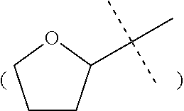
C1CC(C(C)(C)C)OC1
